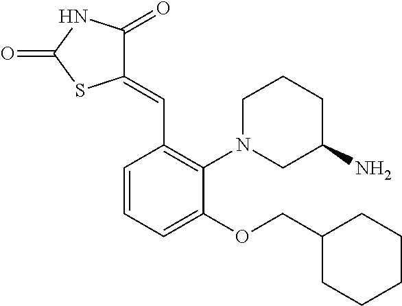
C1(=CC2=C(N3CCCC(N)C3)C(OCC3CCCCC3)=CC=C2)C(=O)NC(=O)S1
